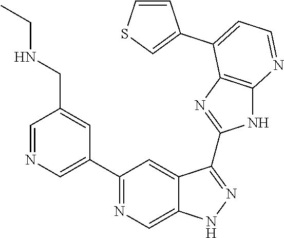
C1=NC=C(C2=NC=C3C(=C2)C(C2=NC4=C(N2)N=CC=C4C2=CSC=C2)=NN3)C=C1CNCC
